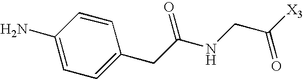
NC1=CC=C(CC(NCC([X3])=O)=O)C=C1
